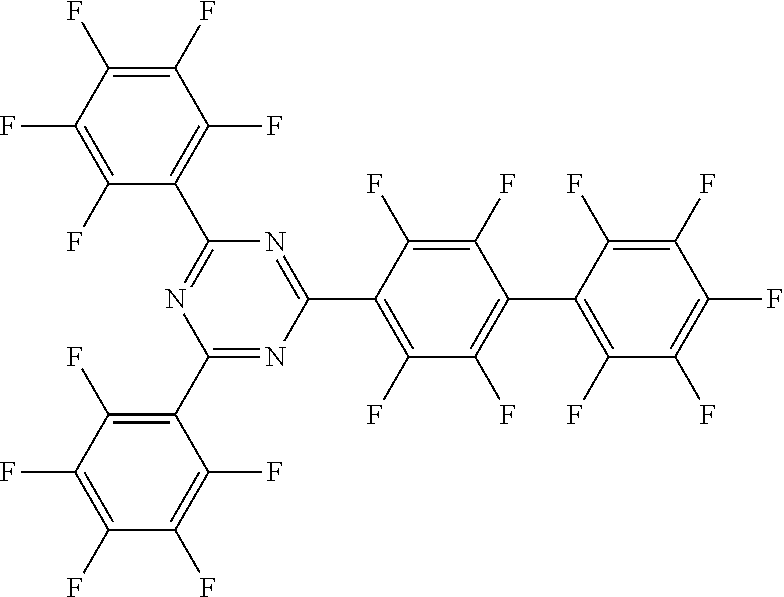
C1(F)=C(F)C(F)=C(C2=NC(C3=C(F)C(F)=C(C4=C(F)C(F)=C(F)C(F)=C4F)C(F)=C3F)=NC(C3=C(F)C(F)=C(F)C(F)=C3F)=N2)C(F)=C1F
